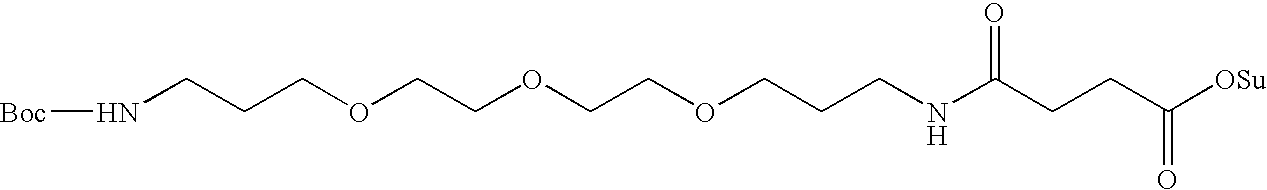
[Boc]NCCCOCCOCCOCCCNC(CCC([OSu])=O)=O
